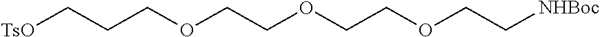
[TsO]CCCOCCOCCOCC[NHBoc]
